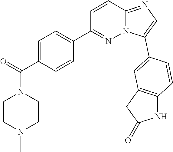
C1=C(C(=O)N2CCN(C)CC2)C=CC(C2=NN3C(=NC=C3C3=CC4=C(NC(=O)C4)C=C3)C=C2)=C1
